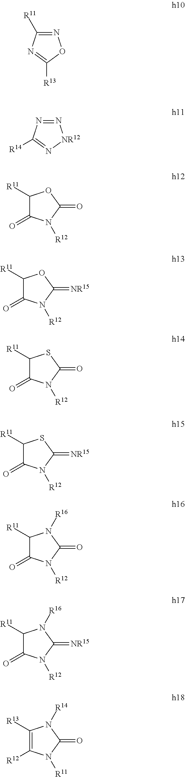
N1=C([R11])N=C([R13])O1.N1=NC([R14])=N[NR12]1.C1([R11])C(=O)N([R12])C(=O)O1.C1([R11])C(=O)N([R12])C(=[NR15])O1.C1([R11])C(=O)N([R12])C(=O)S1.C1([R11])C(=O)N([R12])C(=[NR15])S1.C1([R11])C(=O)N([R12])C(=O)N1[R16].C1([R11])C(=O)N([R12])C(=[NR15])N1[R16].C1([R13])=C([R12])N([R11])C(=O)N1[R14]
